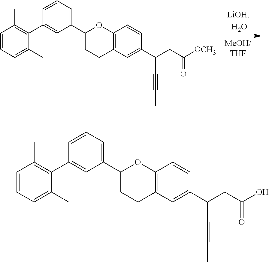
C1=CC=C(C)C(C2=CC(C3CCC4=C(O3)C=CC(C(CC([OCH3])=O)C#CC)=C4)=CC=C2)=C1C.C1=CC=C(C)C(C2=CC(C3CCC4=C(O3)C=CC(C(CC(O)=O)C#CC)=C4)=CC=C2)=C1C
